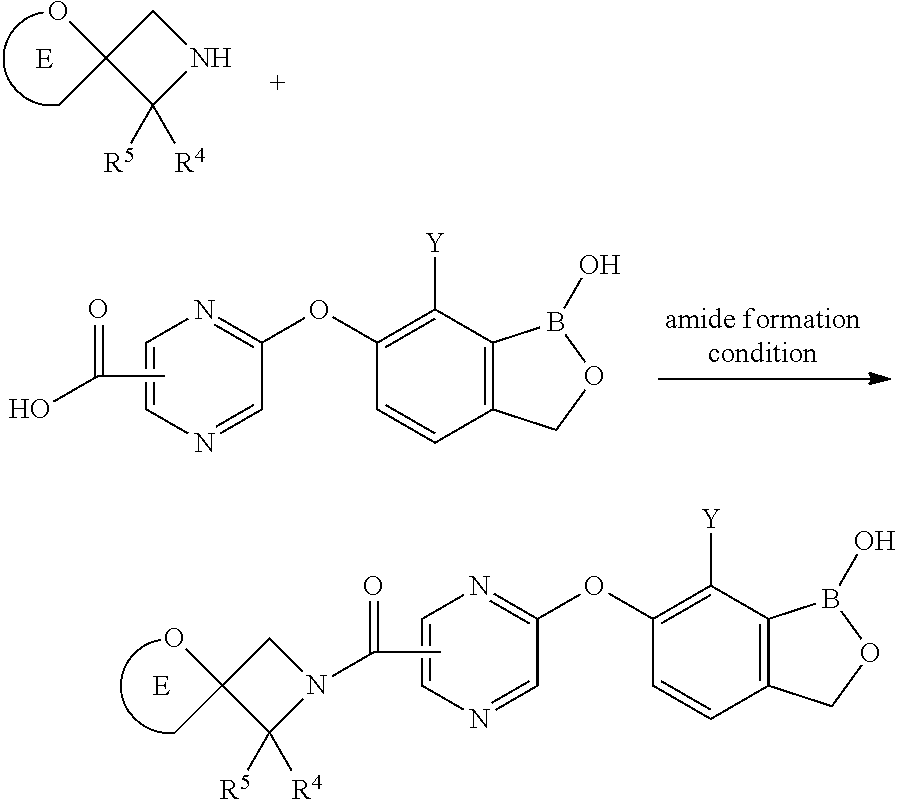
C1=CN=C(OC2=C([Y])C3=C(C=C2)COB3O)C=N1.CC(=O)N1CC(O)(C)C1([R5])[R4].C1C(O)(C)C([R5])([R4])N1.C1=CN=C(OC2=C([Y])C3=C(C=C2)COB3O)C=N1.CC(O)=O
